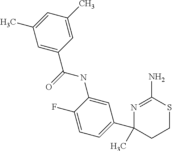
C1=C(C(=O)NC2=CC(C3(C)N=C(N)SCC3)=CC=C2F)C=C(C)C=C1C
